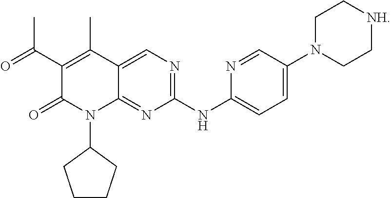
C1(C(=O)C)=C(C)C2=CN=C(NC3=CC=C(N4CC[NH]CC4)C=N3)N=C2N(C2CCCC2)C1=O
